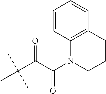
C1=CC2=C(C=C1)CCCN2C(C(C(C)(C)C)=O)=O
